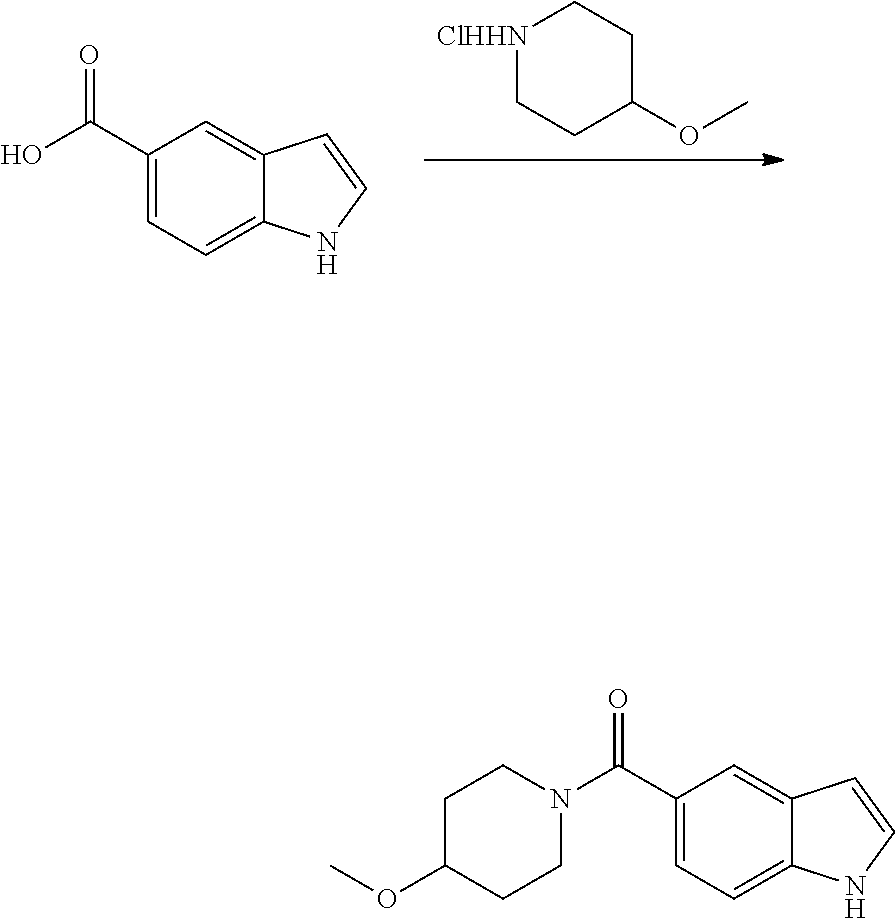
[ClHHN]1CCC(OC)CC1.C1(C(O)=O)=CC=C2C(=C1)C=CN2.C1(C(=O)N2CCC(OC)CC2)=CC=C2C(=C1)C=CN2
